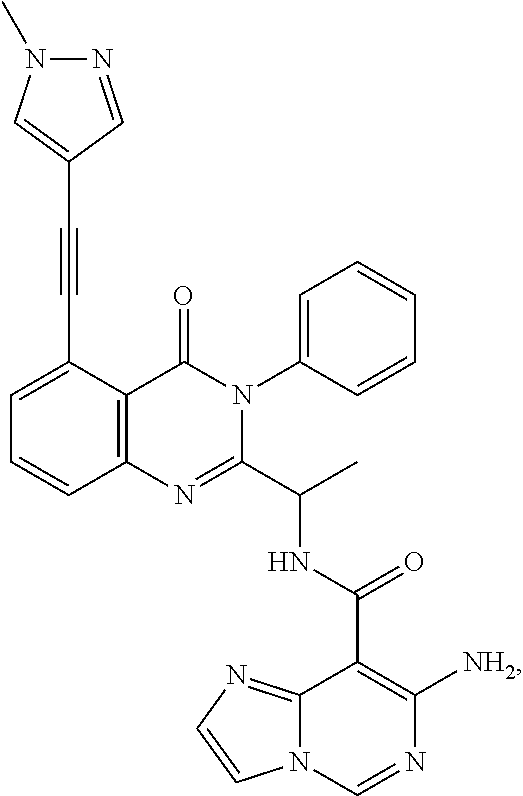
C1(C#CC2=CN(C)N=C2)=CC=CC2=C1C(=O)N(C1=CC=CC=C1)C(C(C)NC(C1=C([NH2])N=CN3C1=NC=C3)=O)=N2
